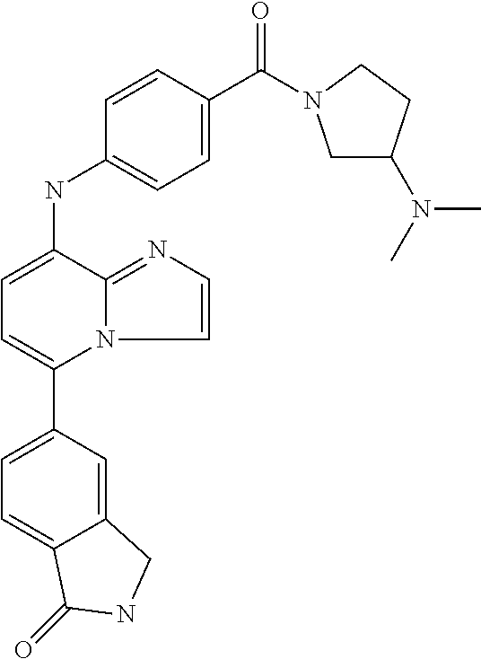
C1(C2=CC=C(NC3=CC=C(C(=O)N4CC(N(C)C)CC4)C=C3)C3=NC=CN23)=CC=C2C(=C1)CNC2=O
